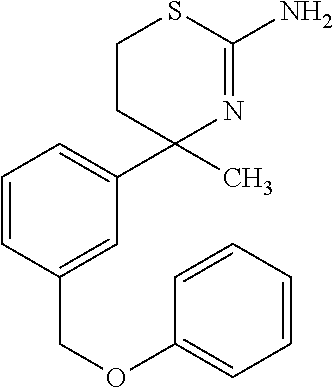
C1=CC=CC=C1OCC1=CC(C2(C)N=C(N)SCC2)=CC=C1
